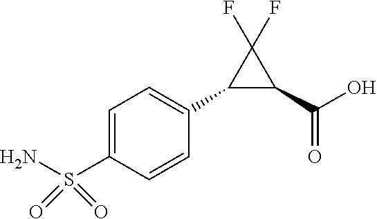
C1=C(S(N)(=O)=O)C=CC(C2C(C(=O)O)C2(F)F)=C1
